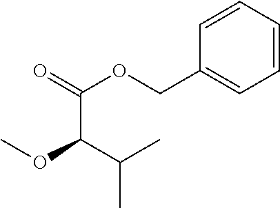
O(C(C(C)C)C(=O)OCC1=CC=CC=C1)C
